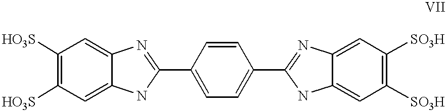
[HO3S]C1=C([HO3S])C=C2C(=C1)N=C(C1=CC=C(C3=NC4=CC([SO3H])=C([SO3H])C=C4N3)C=C1)N2
